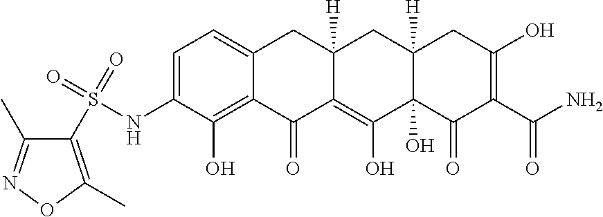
C1=C(NS(=O)(=O)C2=C(C)ON=C2C)C(O)=C2C(=C1)CC1([H])C(=C(O)C3(O)C([H])(C1)CC(O)=C(C(N)=O)C3=O)C2=O
